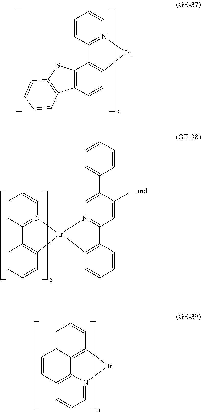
C12=C(C=CC3=C1SC1=C3C=CC=C1)[Ir]N1=C2C=CC=C1.C1=C2C3=C(C=C1)[Ir]N1=CC=CC(=C31)C=C2.C12=C(C=CC=C1)[Ir]1(N3=C2C=CC=C3)C2=C(C=CC=C2)C2=N1C=C(C1=CC=CC=C1)C(C)=C2
